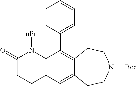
C12=C(C(C3=CC=CC=C3)=C3C(=C1)CCN([Boc])CC3)N([nPr])C(=O)CC2
